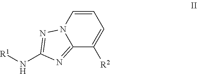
N12C(=NC(N[R1])=N1)C([R2])=CC=C2
